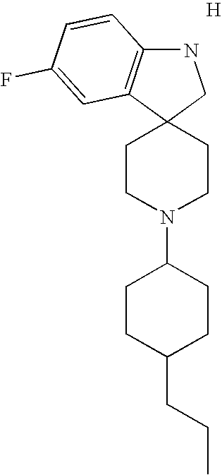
C12(CCN(C3CCC(CCC)CC3)CC1)CNC1=C2C=C(F)C=C1.[H]
